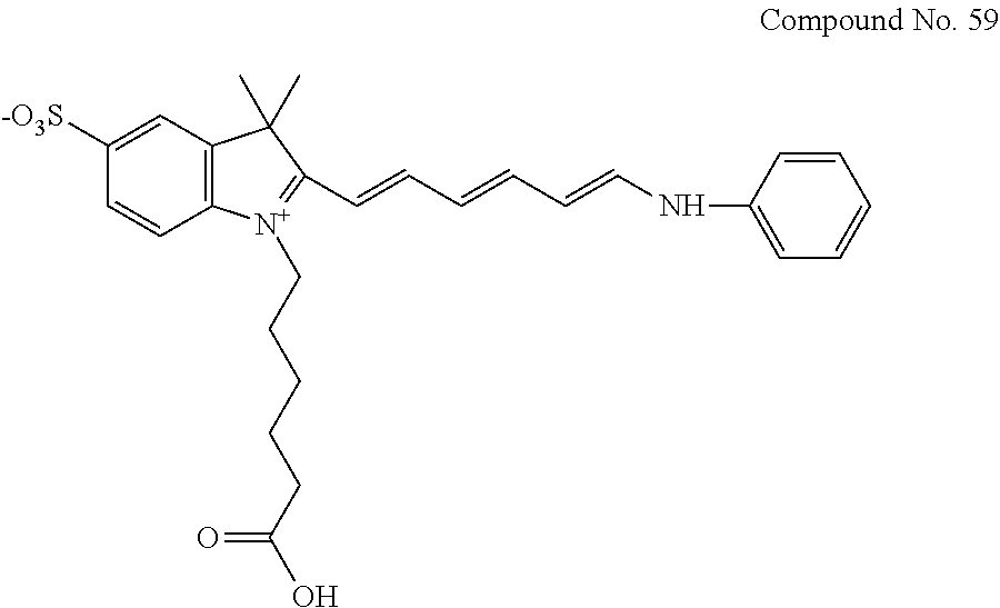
C1([-O3S])=CC2=C(C=C1)[N+](CCCCCC(=O)O)=C(C=CC=CC=CNC1=CC=CC=C1)C2(C)C
